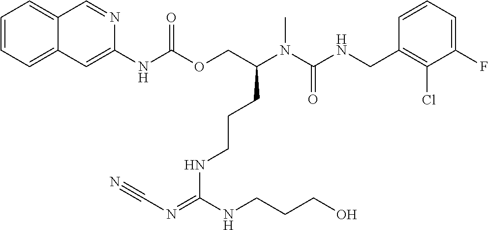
C1=CC(CNC(N(C(COC(NC2=CC3=CC=CC=C3C=N2)=O)CCCNC(=NC#N)NCCCO)C)=O)=C(Cl)C(F)=C1
